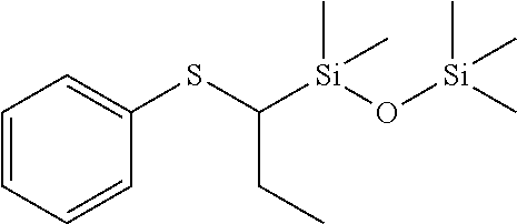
C1(SC([Si](O[Si](C)(C)C)(C)C)CC)=CC=CC=C1
